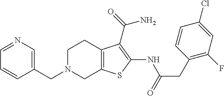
C1(CN2CC3=C(CC2)C(C(=O)N)=C(NC(CC2=C(F)C=C(Cl)C=C2)=O)S3)=CN=CC=C1
